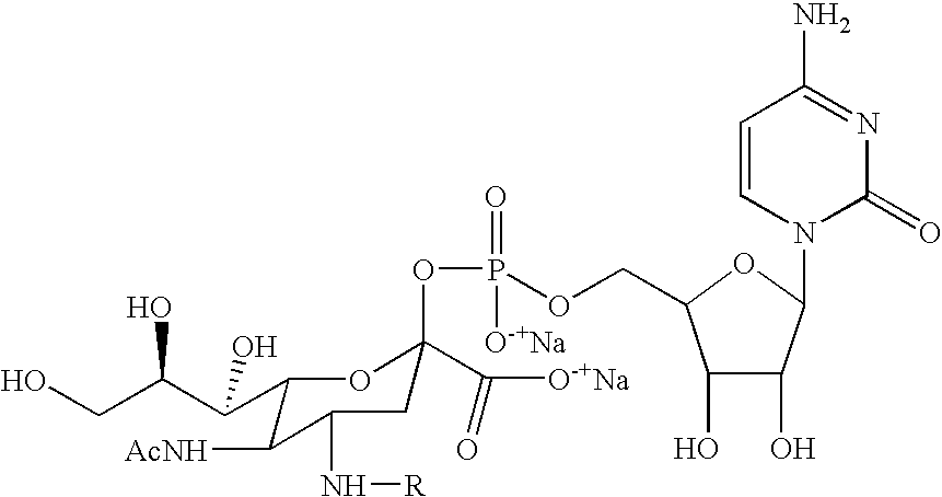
C1(C(C(CO)O)O)C([AcNH])C(N[R])CC(OP(OCC2C(O)C(O)C(N3C(=O)N=C(N)C=C3)O2)(=O)[O-+Na])(C([O-+Na])=O)O1
